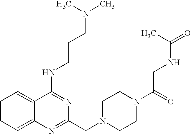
C1=CC=C2C(=C1)C(NCCCN(C)C)=NC(CN1CCN(C(CNC(=O)C)=O)CC1)=N2
